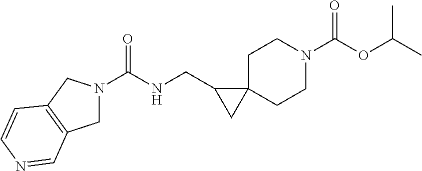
C1N(C(NCC2CC23CCN(C(OC(C)C)=O)CC3)=O)CC2=C1C=NC=C2
